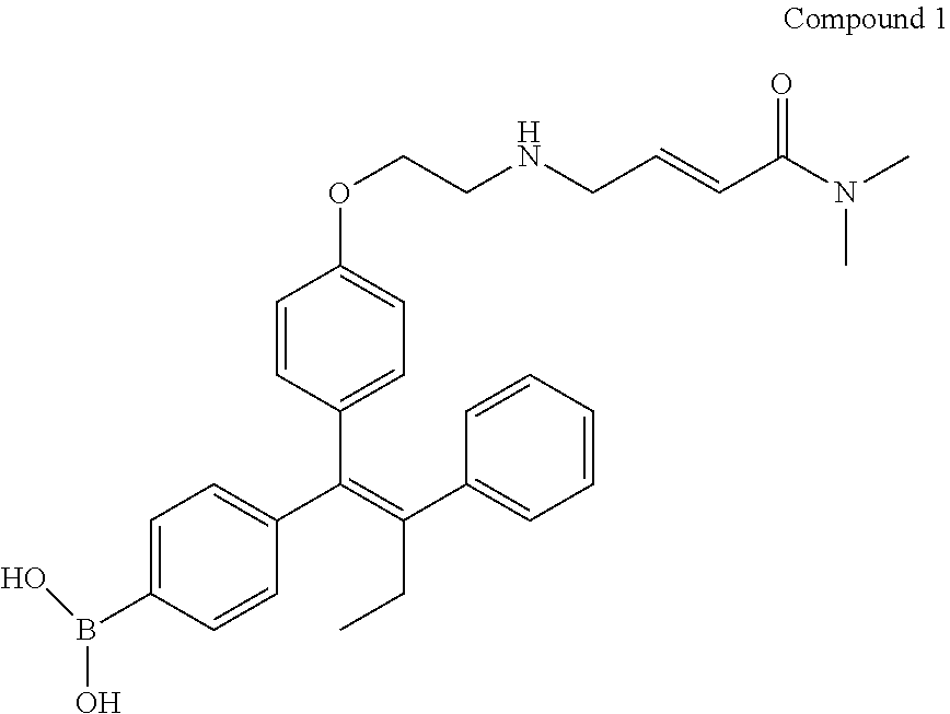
C1=CC(C(=C(C2=CC=CC=C2)CC)C2=CC=C(B(O)O)C=C2)=CC=C1OCCNCC=CC(N(C)C)=O
